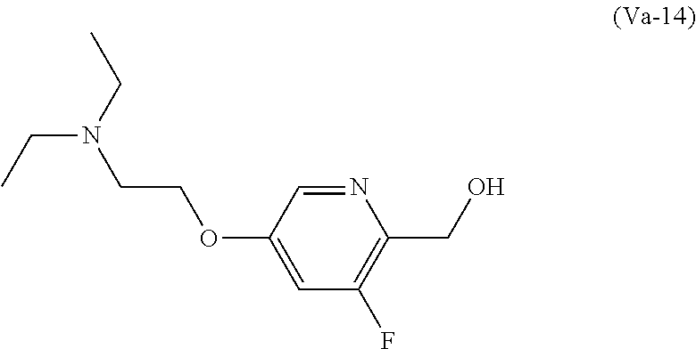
N1=CC(OCCN(CC)CC)=CC(F)=C1CO
